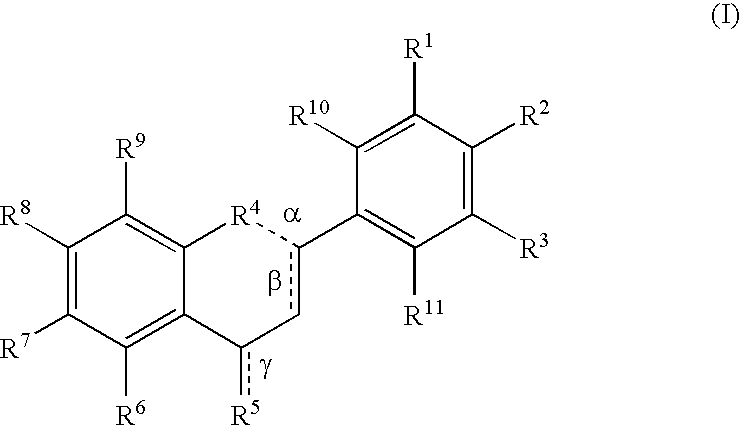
C1([R6])=C2C(=C([R9])C([R8])=C1[R7])[R4]c(C1=C([R11])C([R3])=C([R2])C([R1])=C1[R10])c-c2[R5]
